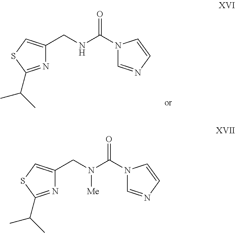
N1=C(C(C)C)SC=C1CNC(=O)N1C=NC=C1.N1=C(C(C)C)SC=C1CN(C(=O)N1C=NC=C1)[Me]
